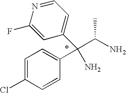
C1(C(C(N)C)(N)C2=CC=C(Cl)C=C2)=CC=NC(F)=C1
